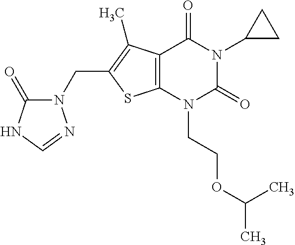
C12=C(N(CCOC(C)C)C(=O)N(C3CC3)C1=O)SC(CN1C(=O)NC=N1)=C2C
